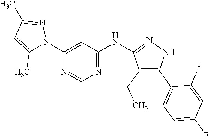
N1=CN=C(NC2=NNC(C3=CC=C(F)C=C3F)=C2CC)C=C1N1C(C)=CC(C)=N1
